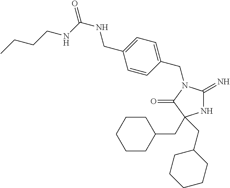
N1C(=N)N(CC2=CC=C(CNC(=O)NCCCC)C=C2)C(=O)C1(CC1CCCCC1)CC1CCCCC1
